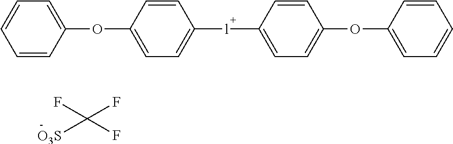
C1=CC(OC2=CC=C([l]C3=CC=C(OC4=CC=CC=C4)C=C3)C=C2)=CC=C1.C(F)(F)([O3S])F
